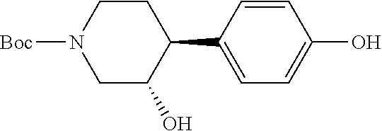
C1=C(C2CCN([Boc])CC2O)C=CC(O)=C1
